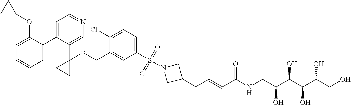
C1=C(C2=CC=NC=C2C2(OCC3=CC(S(=O)(=O)N4CC(CC=CC(NCC(C(C(C(CO)O)O)O)O)=O)C4)=CC=C3Cl)CC2)C(OC2CC2)=CC=C1
